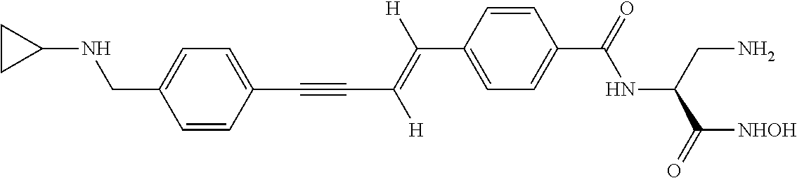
C(C1=CC=C(C(NC(CN)C([NHOH])=O)=O)C=C1)(=C(C#CC1=CC=C(CNC2CC2)C=C1)[H])[H]
